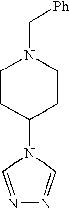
C1CC(N2C=NN=C2)CCN1C[Ph]
